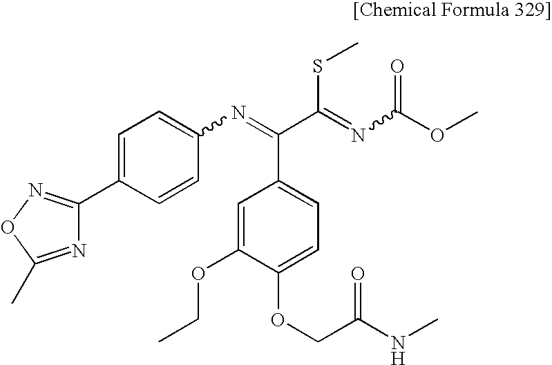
N1=C(C)ON=C1C1=CC=C(N=C(C(=NC(OC)=O)SC)C2=CC=C(OCC(NC)=O)C(OCC)=C2)C=C1
